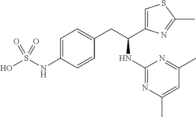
OS(NC1=CC=C(CC(C2=CSC(C)=N2)NC2=NC(C)=CC(C)=N2)C=C1)(=O)=O
